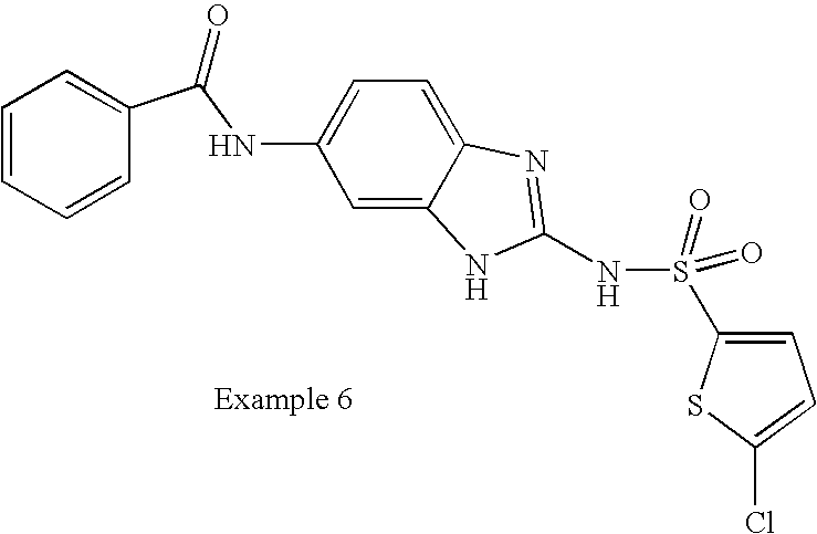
C1=CC=CC(C(NC2=CC=C3C(=C2)NC(NS(=O)(=O)C2=CC=C(Cl)S2)=N3)=O)=C1
